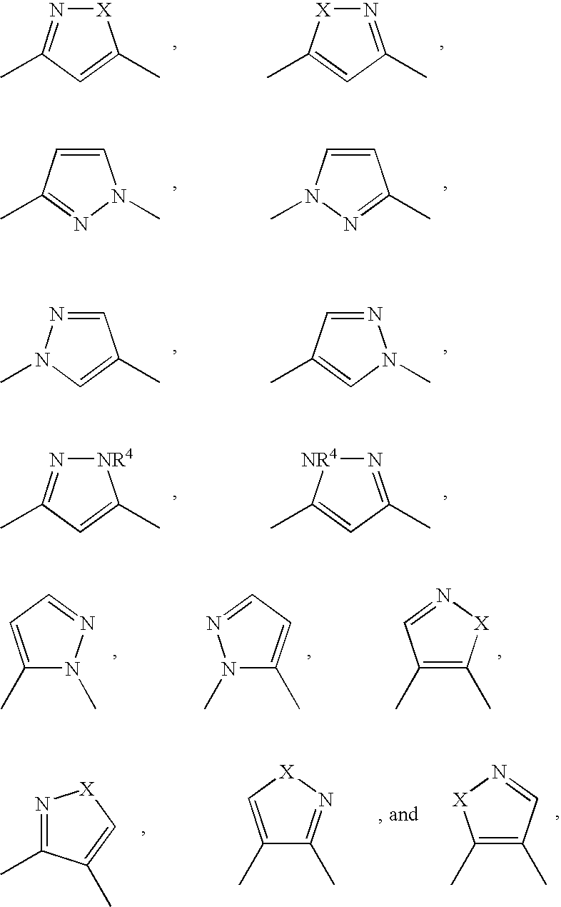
[X]1N=C(C)C=C1C.N1=C(C)C=C(C)[X]1.C1=CC(C)=NN1C.C1=CN(C)N=C1C.C1=NN(C)C=C1C.N1=CC(C)=CN1C.[NR4]1N=C(C)C=C1C.N1=C(C)C=C(C)[NR4]1.C1(C)=CC=NN1C.C1(C)=CC=NN1C.C1(C)=C(C)C=N[X]1.C1(C)=C(C)C=N[X]1.N1=C(C)C(C)=C[X]1.C1(C)=C[X]N=C1C
